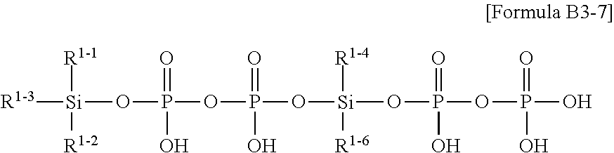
[R1-3][Si]([R1-1])([R1-2])OP(=O)(O)OP(=O)(O)O[Si]([R1-4])([R1-6])OP(OP(O)(=O)O)(=O)O
